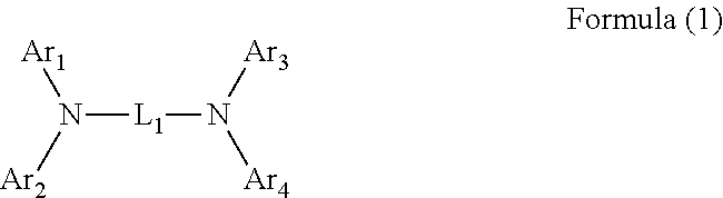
N([L1]N([Ar3])[Ar4])([Ar1])[Ar2]
